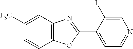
C1([F3C])=CC2=C(C=C1)OC(C1=CC=NC=C1I)=N2
